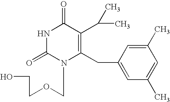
N1C(=O)N(COCCO)C(CC2=CC(C)=CC(C)=C2)=C(C(C)C)C1=O
